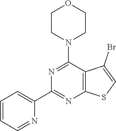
C1=CC=NC(C2=NC3=C(C(N4CCOCC4)=N2)C(Br)=CS3)=C1
